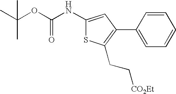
CC(OC(NC1=CC(C2=CC=CC=C2)=C(CC[CO2Et])S1)=O)(C)C
